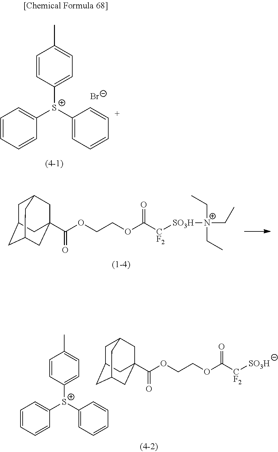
C1=CC([S+](C2=CC=CC=C2)C2=CC=C[C+]=C2)=CC=C1C.[Br-].C1C2CC3CC(C(OCCOC([CF2][SO3H][N+](CC)(CC)CC)=O)=O)(CC1C3)C2.C1C2CC3CC(C(OCCOC([CF2][SO3H])=O)=O)(CC1C3)C2.C1=CC([S+](C2=CC=CC=C2)C2=CC=CC=C2)=CC=C1C
